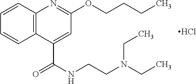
C12=C(C=CC=C1)N=C(OCCCC)C=C2C(NCCN(CC)CC)=O.Cl
